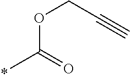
O(C(=O)C)CC#C
